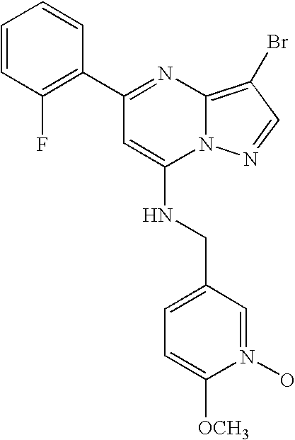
C1=CC(F)=C(C2=NC3=C(Br)C=NN3C(NCC3=CC=C([OCH3])N(O)=C3)=C2)C=C1
